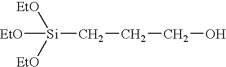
[Si](CCCO)([EtO])([EtO])[EtO]
